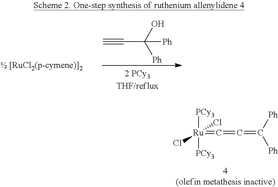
C#CC([Ph])(O)[Ph].[PCy3][Ru]([PCy3])(Cl)(Cl)=C=C=C([Ph])[Ph]
